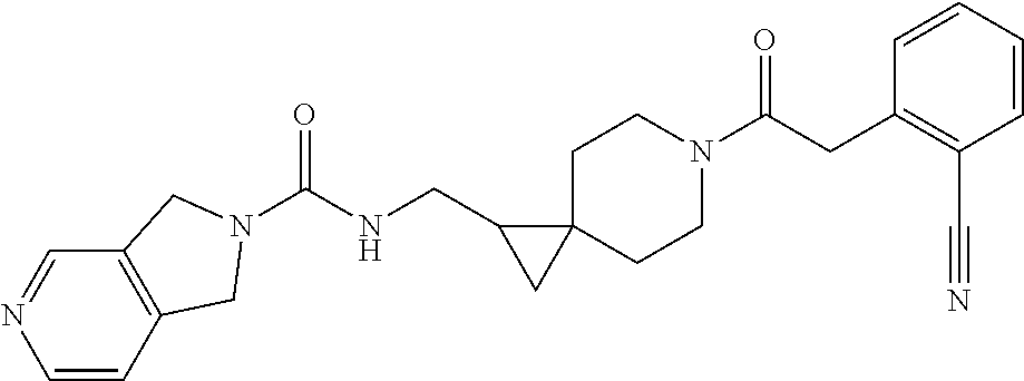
O=C(CC1=C(C#N)C=CC=C1)N1CCC2(CC1)C(CNC(=O)N1CC3=C(C=NC=C3)C1)C2
